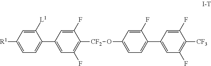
C1(C2=CC(F)=C([CF2]OC3=CC=C(C4=CC(F)=C([CF3])C(F)=C4)C(F)=C3)C(F)=C2)=CC=C([R1])C=C1[L1]
